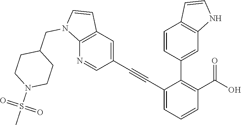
C1(C#CC2=CC3=C(N=C2)N(CC2CCN(S(C)(=O)=O)CC2)C=C3)=CC=CC(C(O)=O)=C1C1=CC2=C(C=C1)C=CN2
